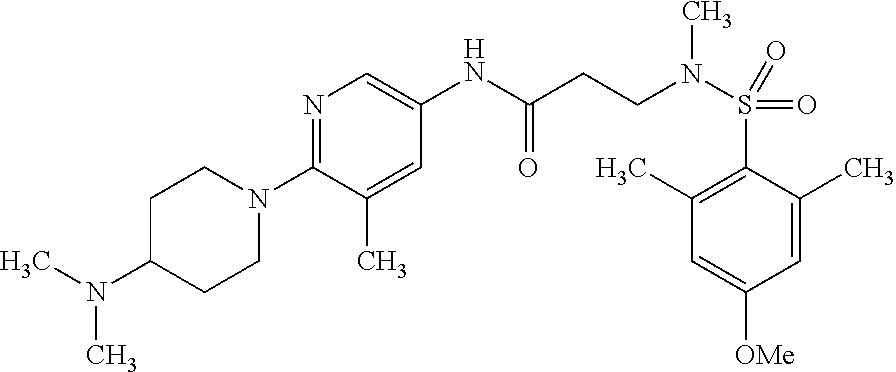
C1=C(C)C(S(=O)(=O)N(CCC(NC2=CN=C(N3CCC(N(C)C)CC3)C(C)=C2)=O)C)=C(C)C=C1[OMe]
